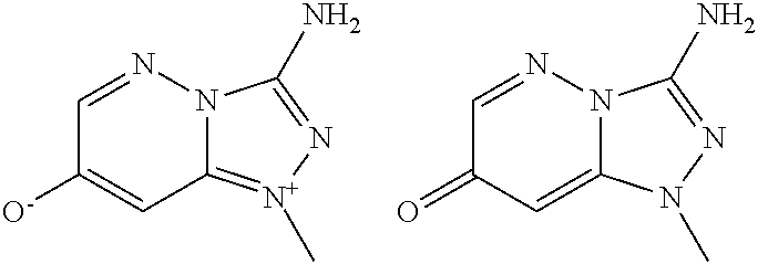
C1=NN2C(=[N+](C)N=C2N)C=C1[O-].C1=NN2C(=CC1=O)N(C)N=C2N
